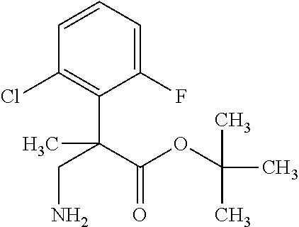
C1=CC=C(F)C(C(C(OC(C)(C)C)=O)(C)CN)=C1Cl
